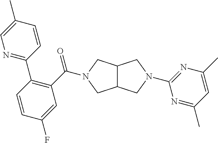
C12C(CN(C(C3=C(C4=NC=C(C)C=C4)C=CC(F)=C3)=O)C1)CN(C1=NC(C)=CC(C)=N1)C2
